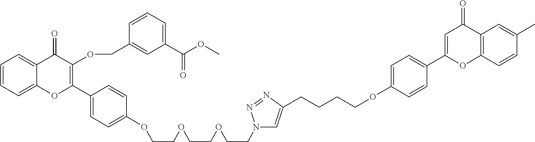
C1=CC=C2C(=C1)C(=O)C(OCC1=CC(C(OC)=O)=CC=C1)=C(C1=CC=C(OCCOCCOCCN3C=C(CCCCOC4=CC=C(C5=CC(=O)C6=C(O5)C=CC(C)=C6)C=C4)N=N3)C=C1)O2
